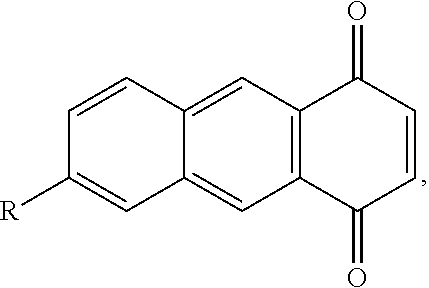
C12=C(C=C3C(=C1)C=C([R])C=C3)C(=O)C=CC2=O
